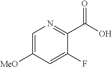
C1=C([MeO])C=C(F)C(C(O)=O)=N1
